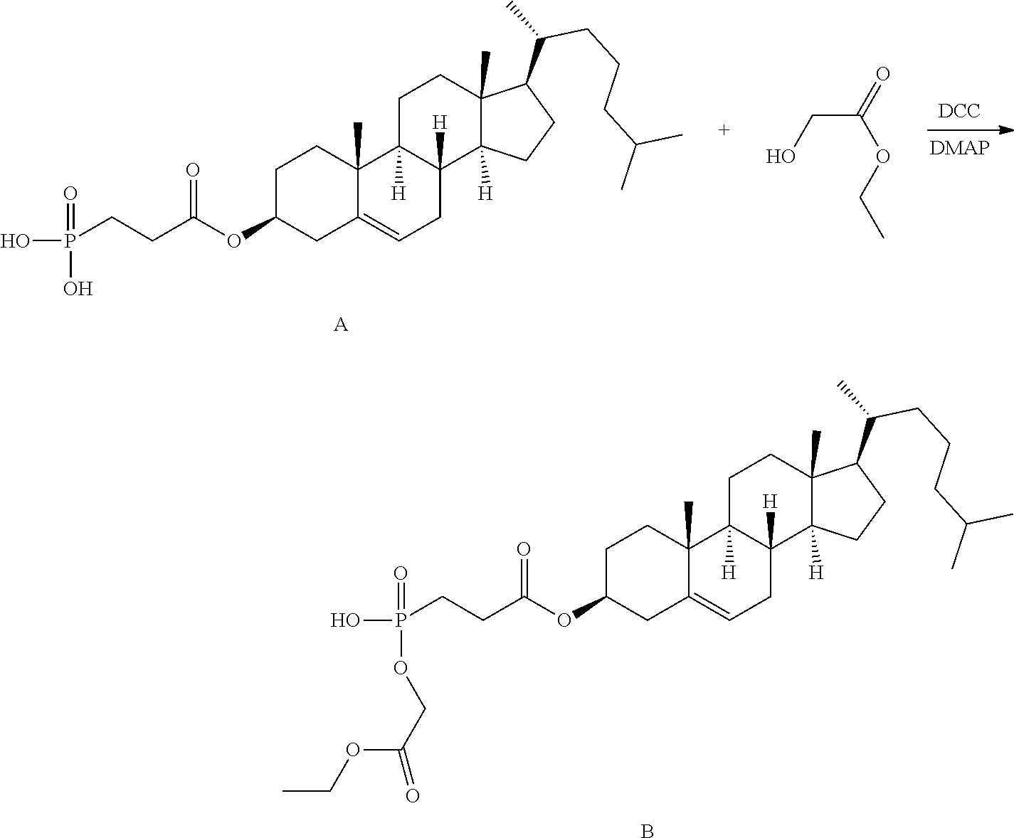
C(C(OC1CC2=CCC3([H])C([H])(C2(C)CC1)CCC1(C)C3([H])CCC1C(C)CCCC(C)C)=O)CP(O)(O)=O.[A].[DCC].OCC(=O)OCC.C(C(OC1CC2=CCC3([H])C([H])(C2(C)CC1)CCC1(C)C3([H])CCC1C(C)CCCC(C)C)=O)CP(O)(OCC(=O)OCC)=O.B
